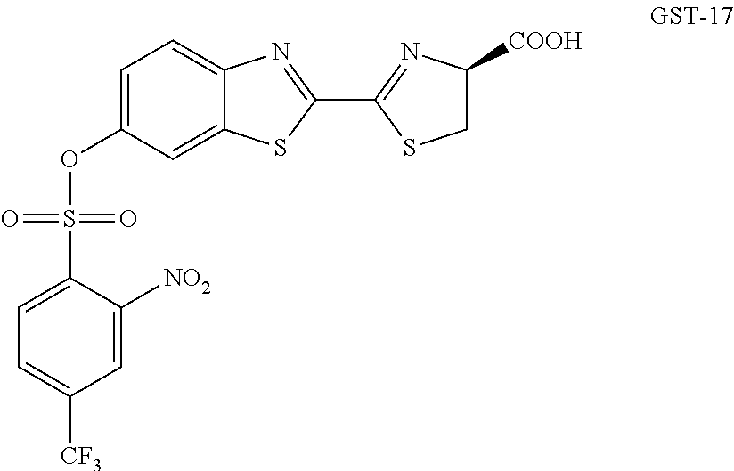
C1=C(OS(C2=CC=C([CF3])C=C2[NO2])(=O)=O)C=C2C(=C1)N=C(C1=NC([COOH])CS1)S2
